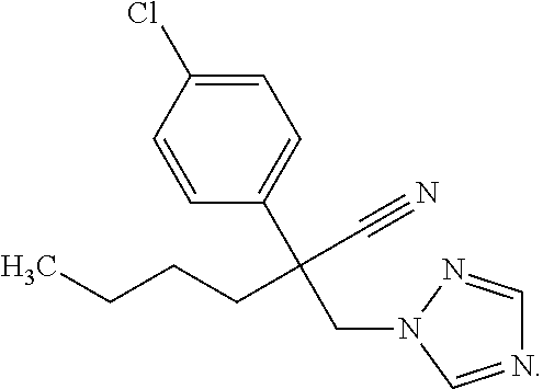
N1=CN(CC(C#N)(CCCC)C2=CC=C(Cl)C=C2)N=C1
